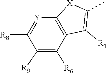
C1([R8])=[Y]C2=C(C([R1])=C(C)[X]2)C([R6])=C1[R9]
